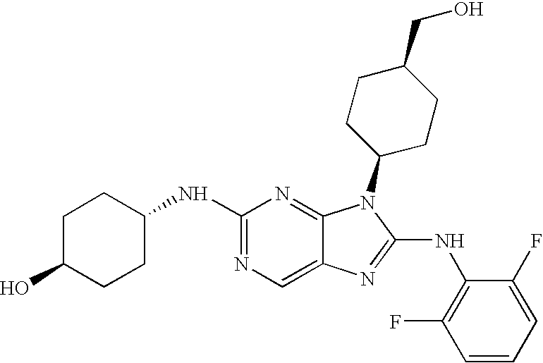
C1(NC2=NC=C3C(=N2)N(C2CCC(CO)CC2)C(NC2=C(F)C=CC=C2F)=N3)CCC(O)CC1
